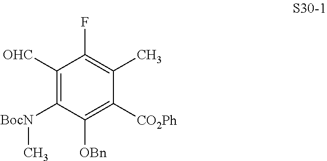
C1([OHC])=C([BocN]C)C([OBn])=C([CO2Ph])C(C)=C1F
